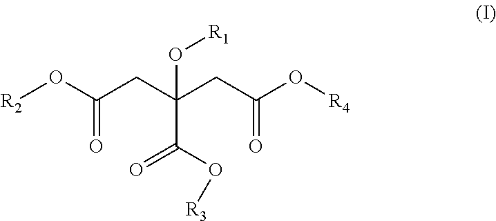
[R2]OC(CC(CC(O[R4])=O)(O[R1])C(O[R3])=O)=O
